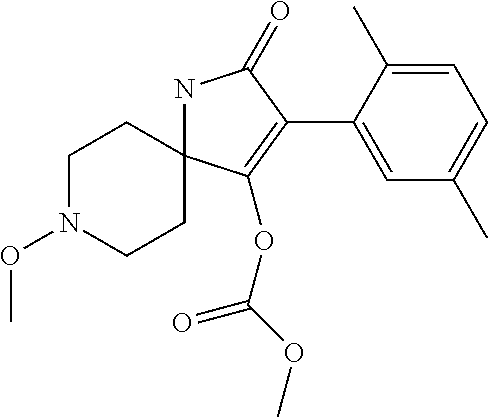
N1C2(C(OC(OC)=O)=C(C3=CC(C)=CC=C3C)C1=O)CCN(OC)CC2
